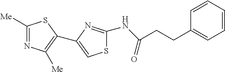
C1(NC(=O)CCC2=CC=CC=C2)=NC(C2=C([Me])N=C([Me])S2)=CS1
